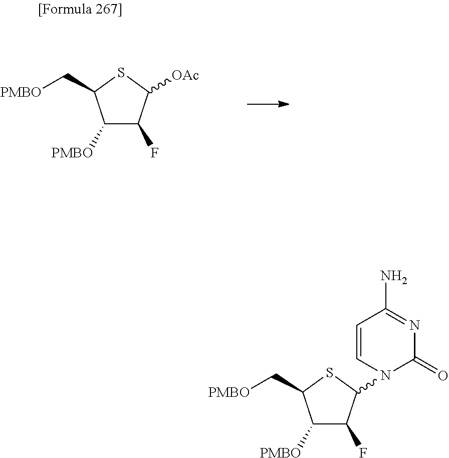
C1([PMBO])C(F)C([OAc])SC1C[PMBO].C1([PMBO])C(F)C(N2C=CC(N)=NC2=O)SC1C[PMBO]
